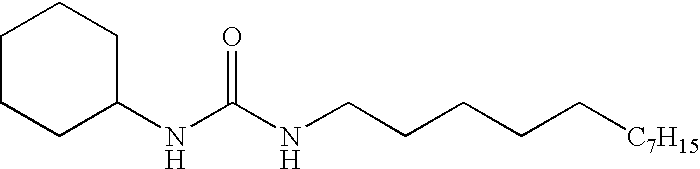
C1CCC(NC(NCCCCC[C7H15])=O)CC1
